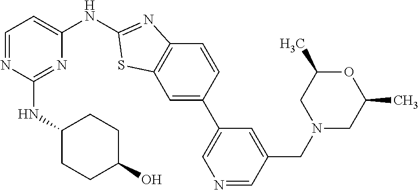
C1=C(C2=CN=CC(CN3CC(C)OC(C)C3)=C2)C=CC2=C1SC(NC1=CC=NC(NC3CCC(O)CC3)=N1)=N2
